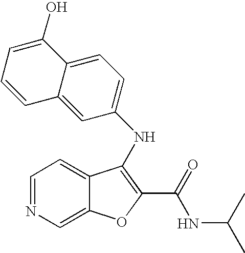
N(C1=C(C(=O)NC(C)C)OC2=CN=CC=C21)C1=CC=C2C(=C1)C=CC=C2O
